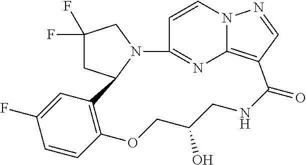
C1(F)(F)CC2N(C1)C1=NC3=C(C(=O)NCC(O)COC4=C2C=C(F)C=C4)C=NN3C=C1
